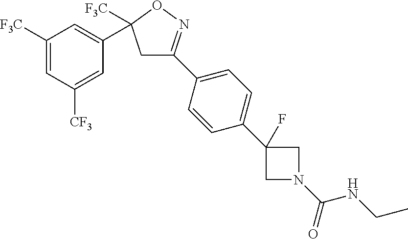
C1C(C2=CC=C(C3(F)CN(C(=O)NCC)C3)C=C2)=NOC1(C1=CC([F3C])=CC([CF3])=C1)[F3C]
